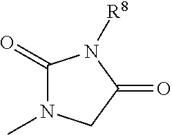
C1(=O)N(C)CC(=O)N1[R8]
